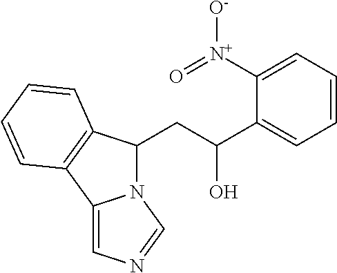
C12=CN=CN1C(CC(C1=CC=CC=C1[N+](=O)[O-])O)C1=C2C=CC=C1
